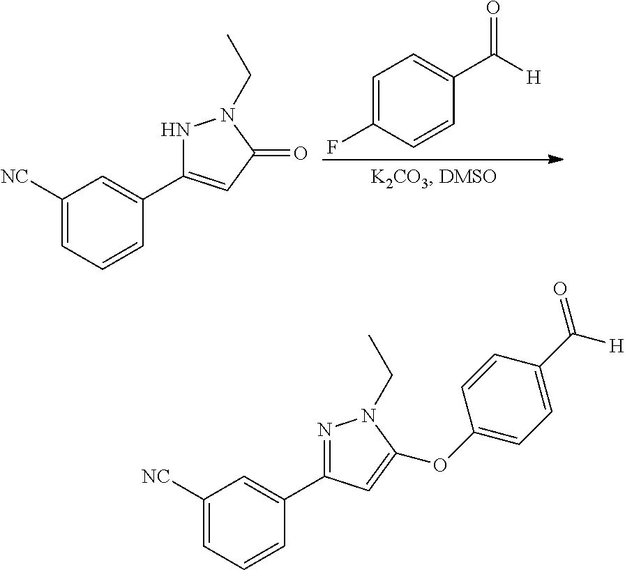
C1=C(F)C=CC(C([H])=O)=C1.C1([NC])=CC=CC(C2=CC(=O)N(CC)N2)=C1.C1([NC])=CC=CC(C2=NN(CC)C(OC3=CC=C(C(=O)[H])C=C3)=C2)=C1
